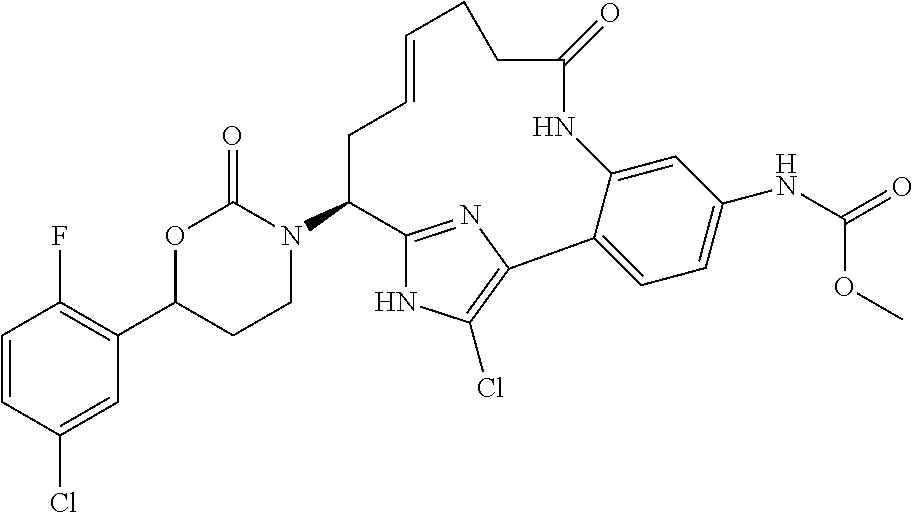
C1=CC(Cl)=CC(C2CCN(C3C4=NC(=C(Cl)N4)C4=CC=C(NC(=O)OC)C=C4NC(=O)CCC=CC3)C(=O)O2)=C1F
